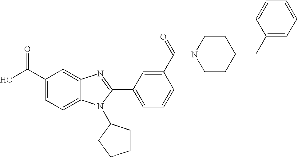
C1(C(O)=O)=CC=C2C(=C1)N=C(C1=CC=CC(C(=O)N3CCC(CC4=CC=CC=C4)CC3)=C1)N2C1CCCC1
